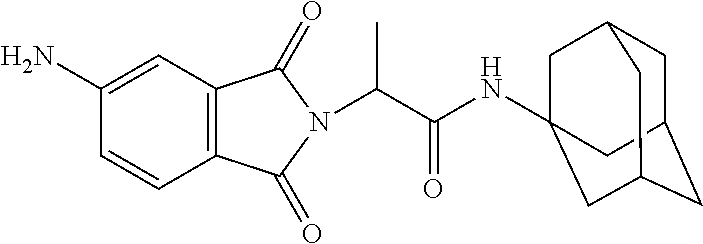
C12=C(C=C(N)C=C1)C(=O)N(C(C(NC13CC4CC(CC(C1)C4)C3)=O)C)C2=O
